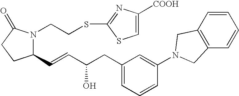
C1(C=CC(CC2=CC=CC(N3CC4=C(C3)C=CC=C4)=C2)O)N(CCSC2=NC([COOH])=CS2)C(=O)CC1
